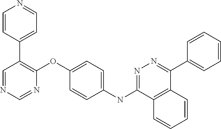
C1=NC=NC(OC2=CC=C(NC3=NN=C(C4=CC=CC=C4)C4=C3C=CC=C4)C=C2)=C1C1=CC=NC=C1
